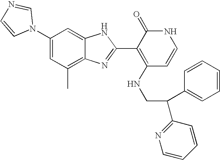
C1(C)=C2C(=CC(N3C=NC=C3)=C1)NC(C1=C(NCC(C3=CC=CC=C3)C3=NC=CC=C3)C=CNC1=O)=N2
